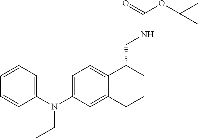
C1=C(N(C2=CC=CC=C2)CC)C=C2C(=C1)C(CNC(OC(C)(C)C)=O)CCC2
